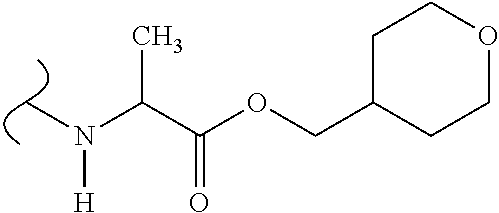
C(N(C)[H])(C(=O)OCC1CCOCC1)C
